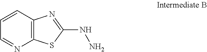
C12=C(C=CC=N1)N=C(NN)S2
